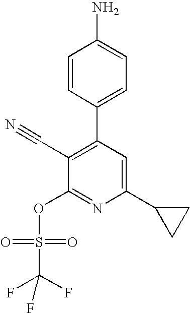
C1=CC(C2=C(C#N)C(OS(=O)(C(F)(F)F)=O)=NC(C3CC3)=C2)=CC=C1N
